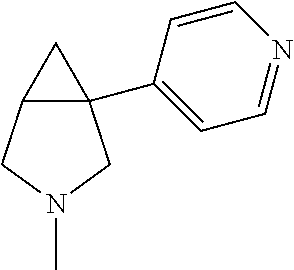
C1(C23C(CN(C)C2)C3)=CC=NC=C1
